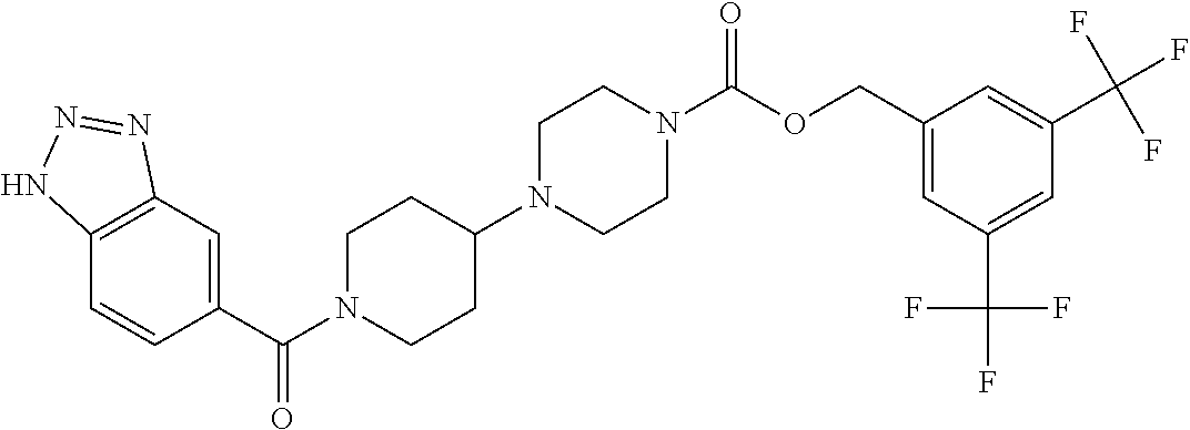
C12=C(C=C(C(N3CCC(N4CCN(C(OCC5=CC(C(F)(F)F)=CC(C(F)(F)F)=C5)=O)CC4)CC3)=O)C=C1)N=NN2
